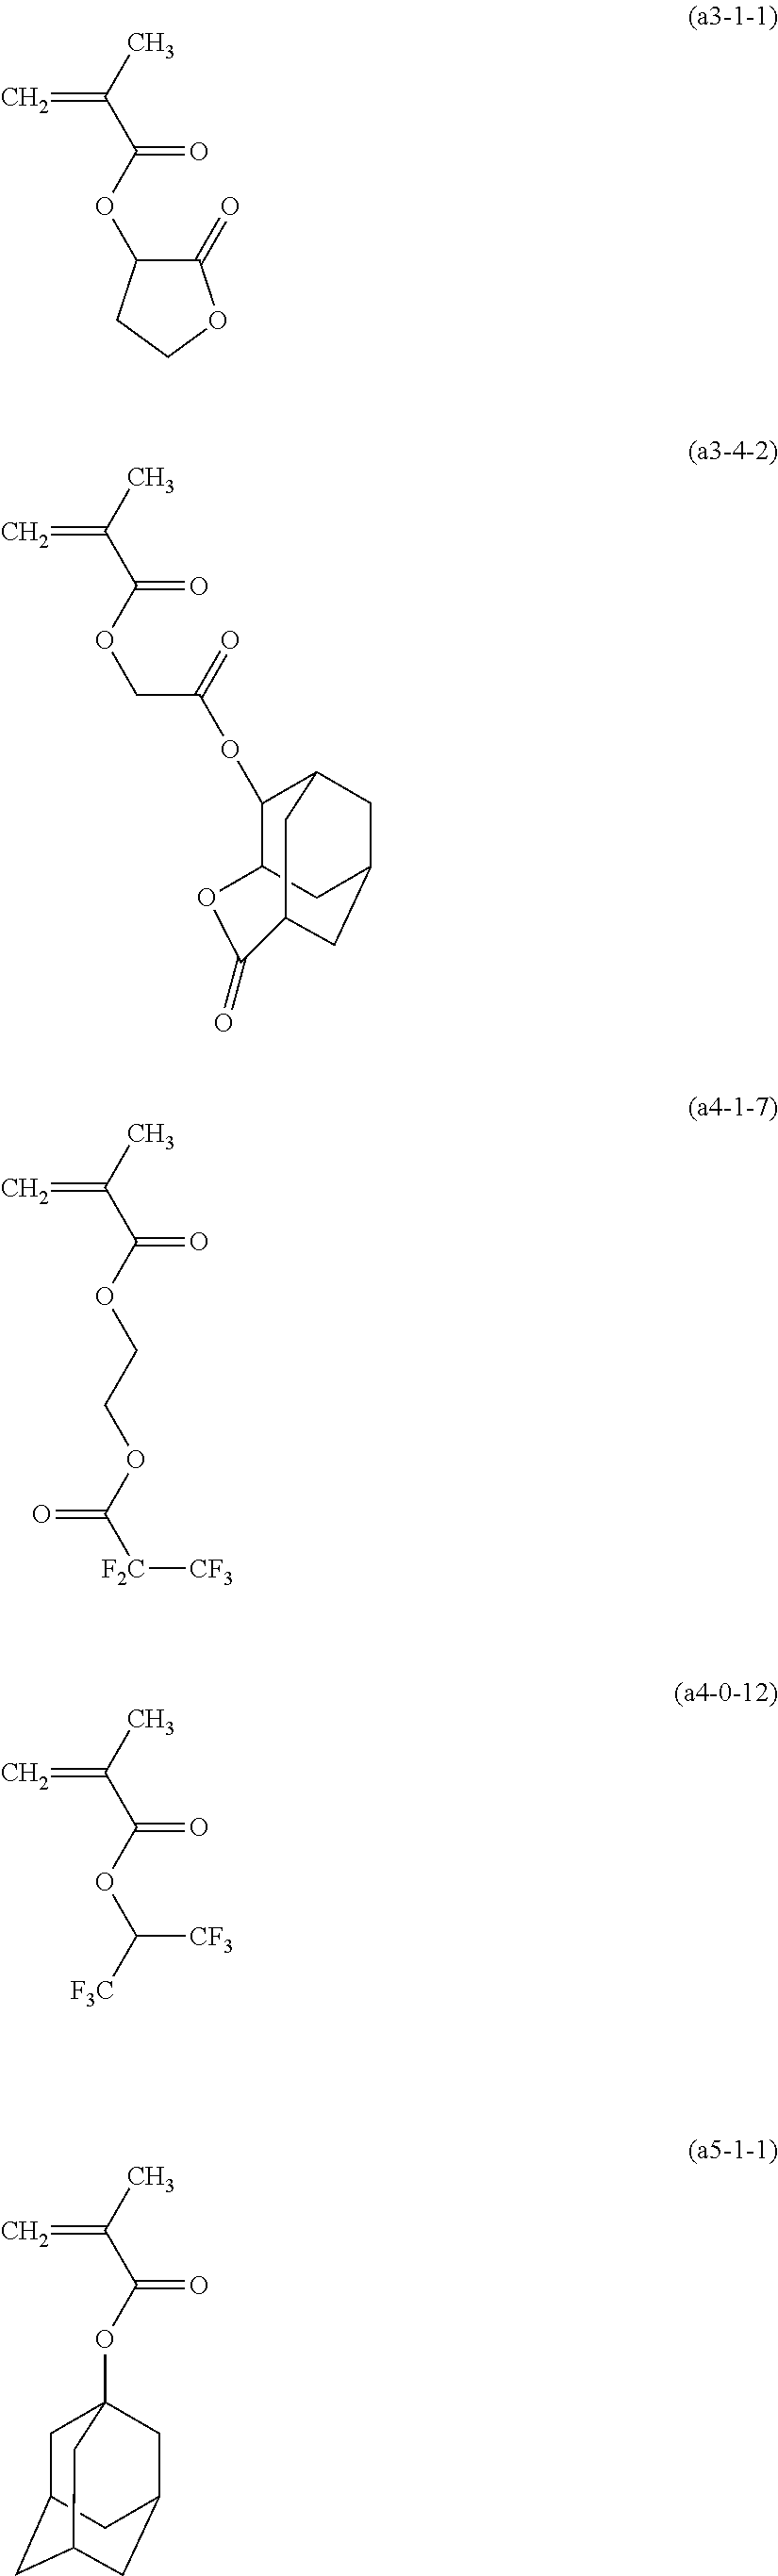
C1(=O)C(OC(=O)C(=C)C)CCO1.O(C(=O)C(=C)C)CC(=O)OC1C2CC3CC1CC(C3)C(=O)O2.O(C(=O)C(=C)C)CCOC(=O)[F2C][CF3].O(C(=O)C(=C)C)C([F3C])[CF3].O(C(=O)C(=C)C)C12CC3CC(CC(C1)C3)C2
